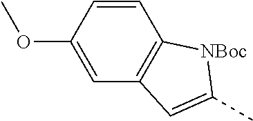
C1=CC(OC)=CC2=C1[NBoc]C(C)=C2
